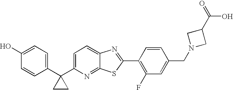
C1(O)=CC=C(C2(C3=CC=C4C(=N3)SC(C3=C(F)C=C(CN5CC(C(=O)O)C5)C=C3)=N4)CC2)C=C1
